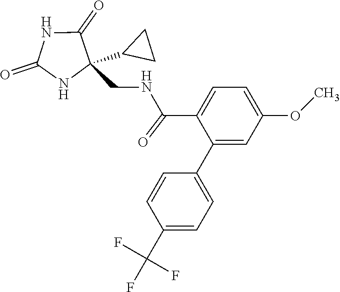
C(NCC1(C2CC2)C(=O)NC(=O)N1)(=O)C1=CC=C(OC)C=C1C1=CC=C(C(F)(F)F)C=C1
